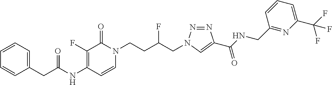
N(C1=C(F)C(=O)N(CCC(CN2N=NC(C(NCC3=NC(C(F)(F)F)=CC=C3)=O)=C2)F)C=C1)C(=O)CC1=CC=CC=C1
